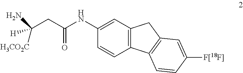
C12=C(C=C(NC(CC([H3CO2C])(N)[H])=O)C=C1)CC1=C2C=CC([F[18F]])=C1
